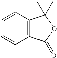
C12=C(C(=O)OC1(C)C)C=CC=C2
